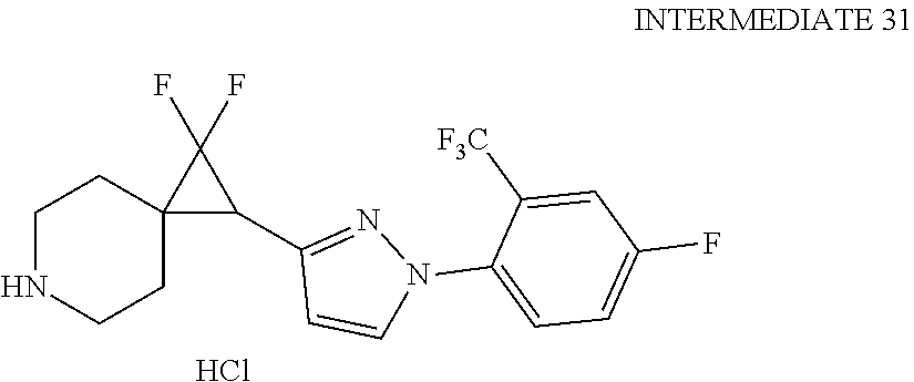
C1NCCC2(C1)C(C1=NN(C3=CC=C(F)C=C3[F3C])C=C1)C2(F)F.Cl
